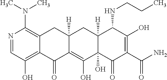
N1=CC(O)=C2C(=C1N(C)C)CC1([H])CC3([H])C(NCCC)C(O)=C(C(=O)N)C(=O)C3(O)C(O)=C1C2=O
